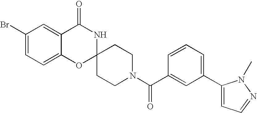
C1(Br)=CC=C2C(=C1)C(=O)NC1(O2)CCN(C(C2=CC(C3=CC=NN3C)=CC=C2)=O)CC1
